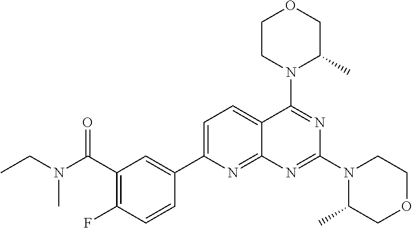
C1(C(=O)N(C)CC)=C(F)C=CC(C2=CC=C3C(=N2)N=C(N2C(C)COCC2)N=C3N2C(C)COCC2)=C1
